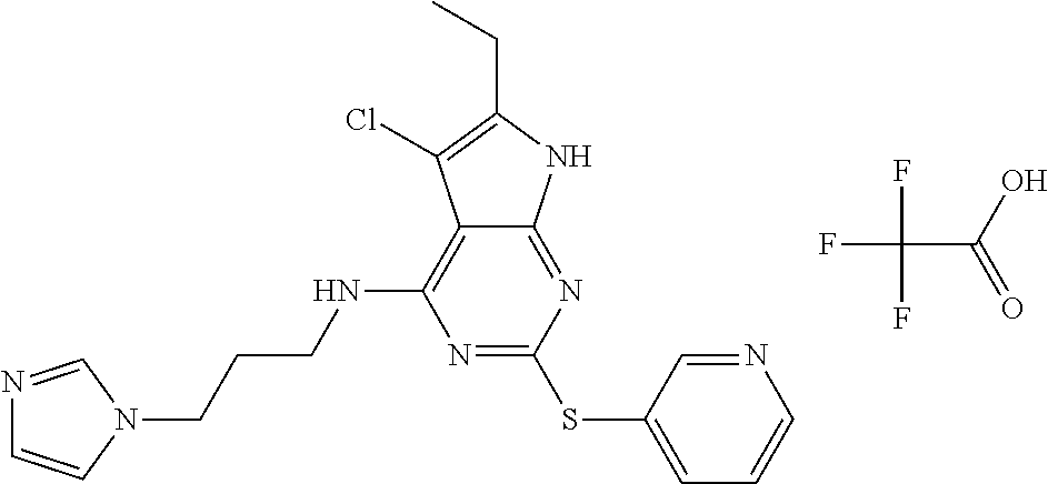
N1=C(SC2=CC=CN=C2)N=C2C(=C1NCCCN1C=NC=C1)C(Cl)=C(CC)N2.FC(C(O)=O)(F)F
